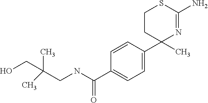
C1=CC(C2(C)N=C(N)SCC2)=CC=C1C(NCC(C)(C)CO)=O
